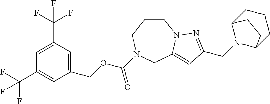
C1CCN(C(OCC2=CC(C(F)(F)F)=CC(C(F)(F)F)=C2)=O)CC2=CC(CN3C4CCCC3CC4)=NN12
